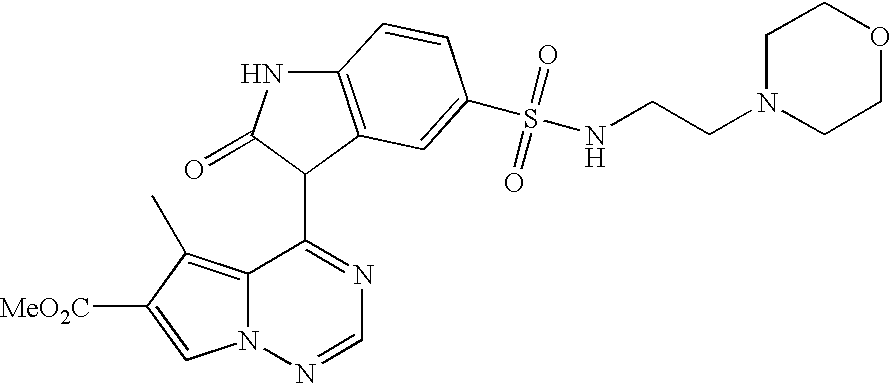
C12=C(C)C([MeO2C])=CN1N=CN=C2C1C(=O)NC2=C1C=C(S(NCCN1CCOCC1)(=O)=O)C=C2
